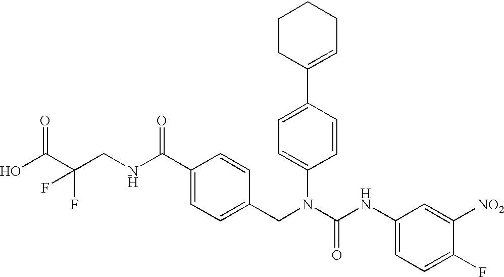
OC(C(CNC(C1=CC=C(CN(C(NC2=CC=C(F)C([NO2])=C2)=O)C2=CC=C(C3=CCCCC3)C=C2)C=C1)=O)(F)F)=O
